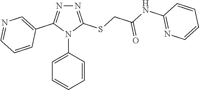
N1=C(SCC(=O)NC2=NC=CC=C2)N(C2=CC=CC=C2)C(C2=CN=CC=C2)=N1
